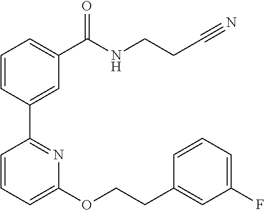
C1=CC(C2=NC(OCCC3=CC(F)=CC=C3)=CC=C2)=CC(C(NCCC#N)=O)=C1
